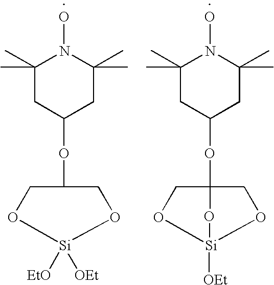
C1C(C)(C)N(O)C(C)(C)CC1OC1CO[Si]([EtO])([OEt])OC1.C1C(C)(C)N(O)C(C)(C)CC1OC12CO[Si]([OEt])(OC1)O2
